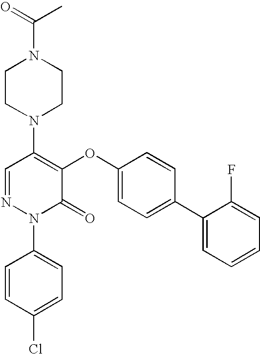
N1(C2=C(OC3=CC=C(C4=CC=CC=C4F)C=C3)C(=O)N(C3=CC=C(Cl)C=C3)N=C2)CCN(C(C)=O)CC1
